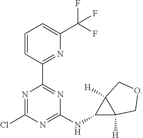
C1=CC(C2=NC(NC3C4([H])C3([H])COC4)=NC(Cl)=N2)=NC(C(F)(F)F)=C1
